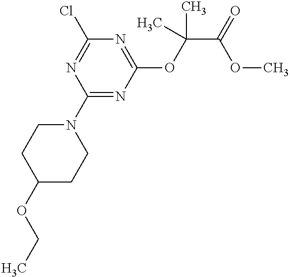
C1(N2CCC(OCC)CC2)=NC(OC(C(=O)OC)(C)C)=NC(Cl)=N1
